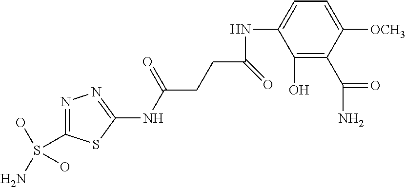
C1=C(NC(CCC(NC2=NN=C(S(O)(O)N)S2)=O)=O)C(O)=C(C(=O)N)C([OCH3])=C1
